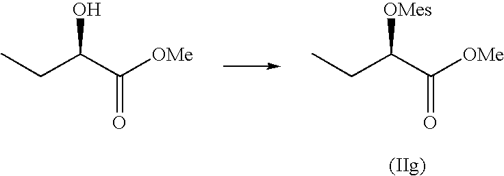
CCC(C([OMe])=O)[OMes].CCC(C([OMe])=O)O
